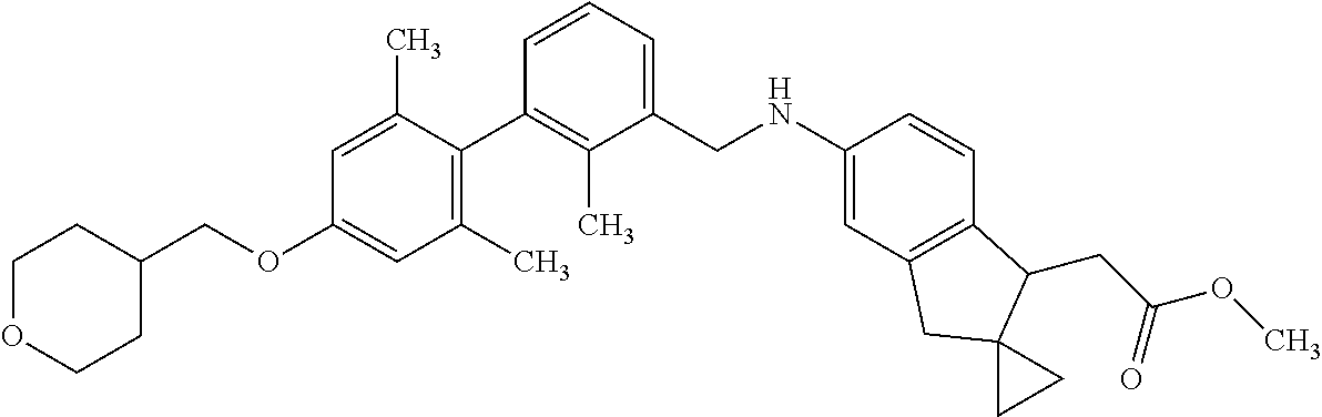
C1=C(C)C(C2=C(C)C(CNC3=CC4=C(C=C3)C(CC(OC)=O)C3(C4)CC3)=CC=C2)=C(C)C=C1OCC1CCOCC1
